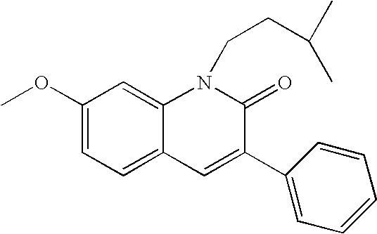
C1(OC)=CC=C2C(=C1)N(CCC(C)C)C(=O)C(C1=CC=CC=C1)=C2
